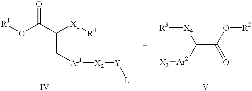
[R1]OC(C([X1][R4])C[Ar1][X2][Y][L])=O.[R3][X4]C(C(=O)O[R2])[Ar2][X3]
